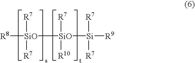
[R8][SiO]([SiO]([Si]([R9])([R7])[R7])([R7])[R10])([R7])[R7]
